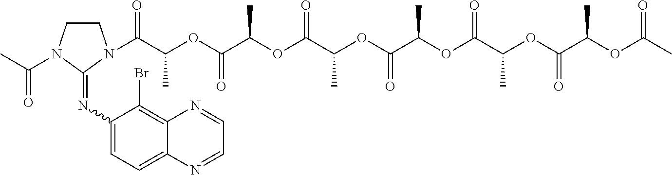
C1CN(C(C)=O)C(=NC2=CC=C3C(=C2Br)N=CC=N3)N1C(C(OC(C(OC(C(OC(C(OC(C(OC(C(OC(C)=O)C)=O)C)=O)C)=O)C)=O)C)=O)C)=O
